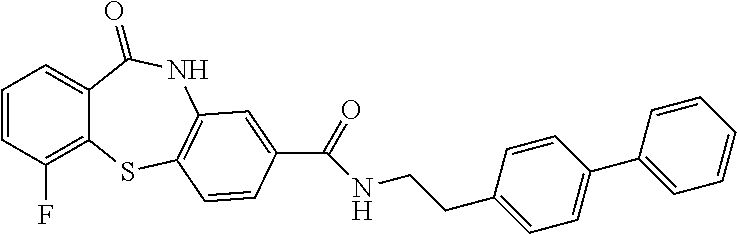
C1=CC(F)=C2C(=C1)C(=O)NC1=C(S2)C=CC(C(=O)NCCC2=CC=C(C3=CC=CC=C3)C=C2)=C1
